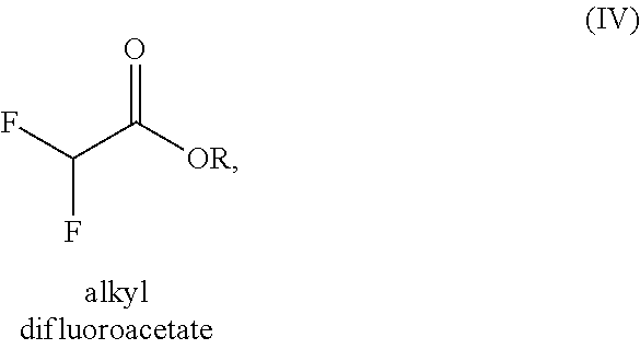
C(C([OR])=O)(F)F
